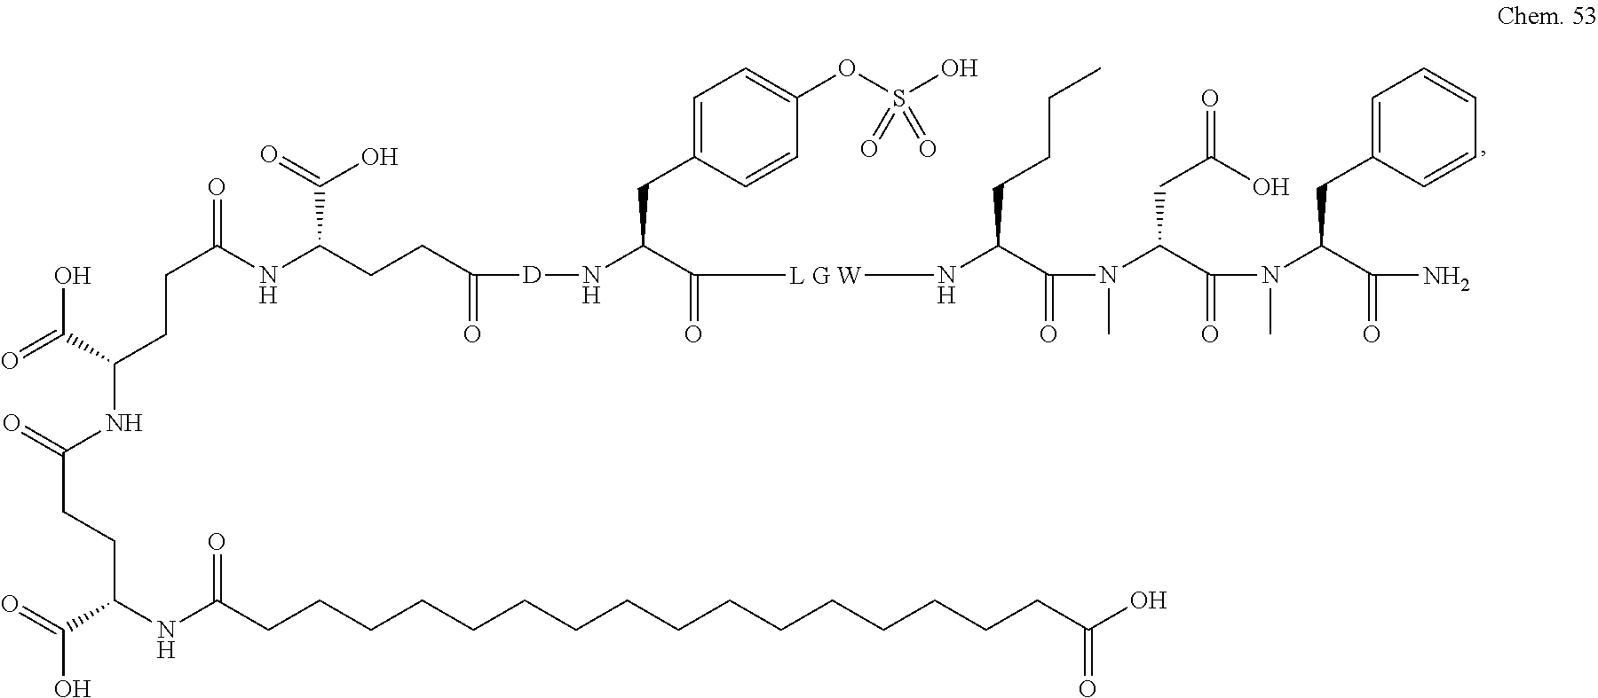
C(C([D]NC(C(=O)[L G W]NC(C(N(C(C(N(C(C(=O)N)CC1=CC=CC=C1)C)=O)CC(=O)O)C)=O)CCCC)CC1=CC=C(OS(O)(=O)=O)C=C1)=O)CC(NC(CCC(NC(CCC(NC(CCCCCCCCCCCCCCCCC(O)=O)=O)C(=O)O)=O)C(=O)O)=O)C(=O)O
